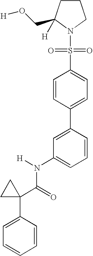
C1CC(CO[H])([H])N(S(C2=CC=C(C3=CC(N(C(=O)C4(C5=CC=CC=C5)CC4)[H])=CC=C3)C=C2)(=O)=O)C1
